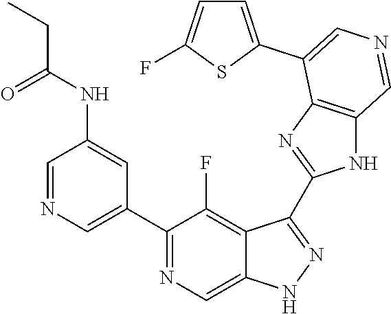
C1(C2=CN=CC(NC(CC)=O)=C2)=NC=C2C(=C1F)C(C1=NC3=C(N1)C=NC=C3C1=CC=C(F)S1)=NN2
